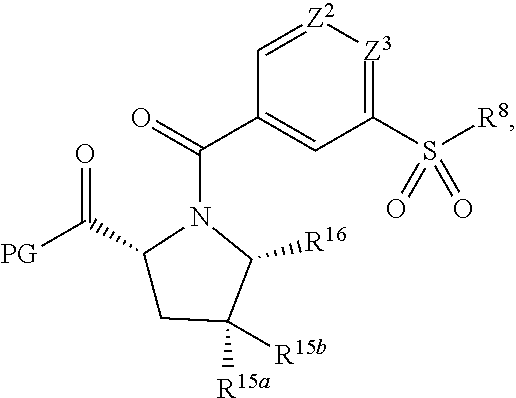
[PG]C(C1CC([R15a])([R15b])C([R16])N1C(=O)C1=CC(S([R8])(=O)=O)=[Z3][Z2]=C1)=O
